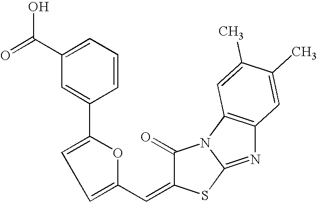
C1=CC=C(C(=O)O)C=C1C1=CC=C(C=C2C(=O)N3C(=NC4=C3C=C(C)C(C)=C4)S2)O1
